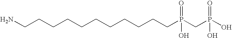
NCCCCCCCCCCCP(CP(O)(=O)O)(=O)O
